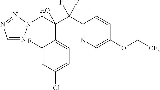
C1=NN(CC(C(C2=NC=C(OC[CF3])C=C2)(F)F)(O)C2=CC=C(Cl)C=C2F)N=N1
